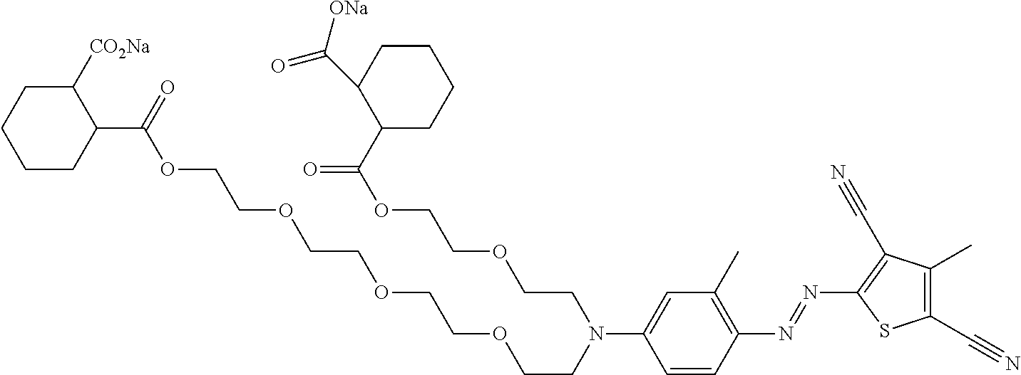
C1CC(C(OCCOCCOCCOCCN(C2=CC(C)=C(N=NC3=C(C#N)C(C)=C(C#N)S3)C=C2)CCOCCOC(=O)C2CCCCC2C([ONa])=O)=O)C([CO2Na])CC1
